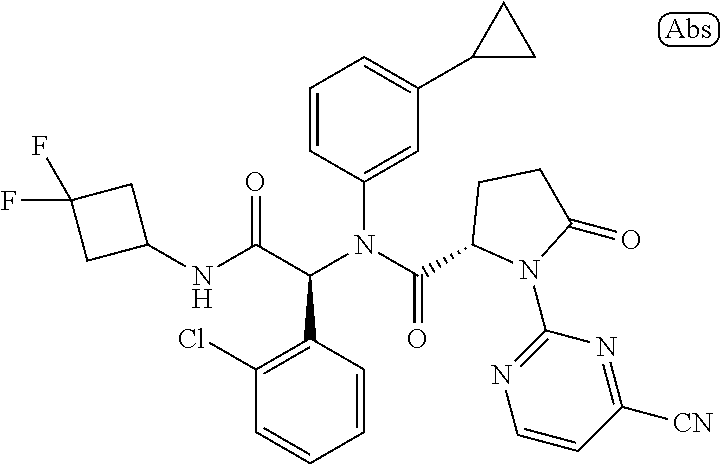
N(C(C(N(C(=O)C1N(C2=NC=CC([CN])=N2)C(=O)CC1)C1=CC(C2CC2)=CC=C1)C1=C(Cl)C=CC=C1)=O)C1CC(F)(F)C1
